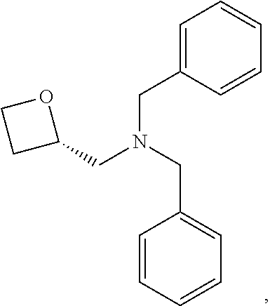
C1=C(CN(CC2=CC=CC=C2)CC2OCC2)C=CC=C1
